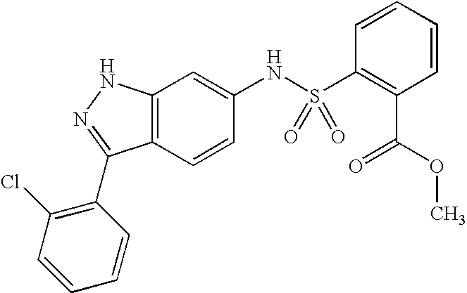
C12=C(C=CC(NS(C3=C(C(OC)=O)C=CC=C3)(=O)=O)=C1)C(C1=C(Cl)C=CC=C1)=NN2
